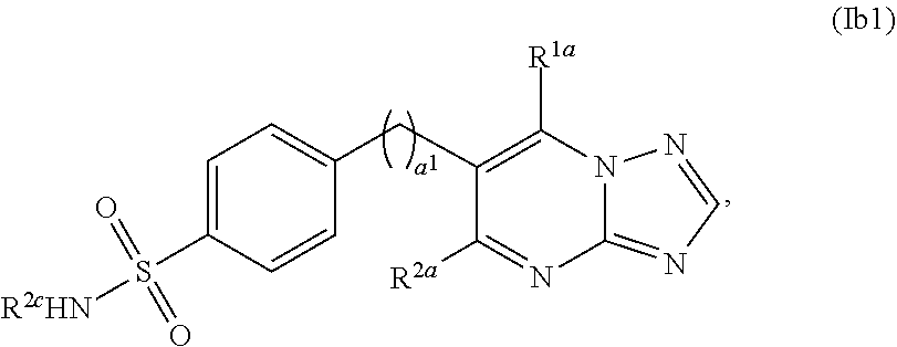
C1=C(S([R2cHN])(=O)=O)C=CC(CC2=C([R1a])N3C(=NC=N3)N=C2[R2a])=C1
